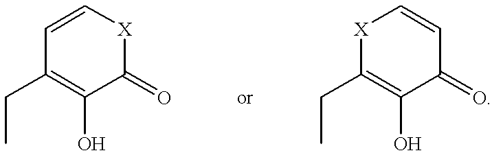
C1(CC)=C(O)C(=O)[X]C=C1.C1(CC)=C(O)C(=O)C=C[X]1
